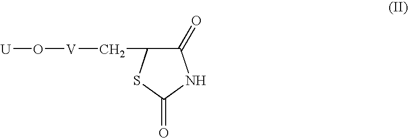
[U]O[V]CC1C(=O)NC(=O)S1
